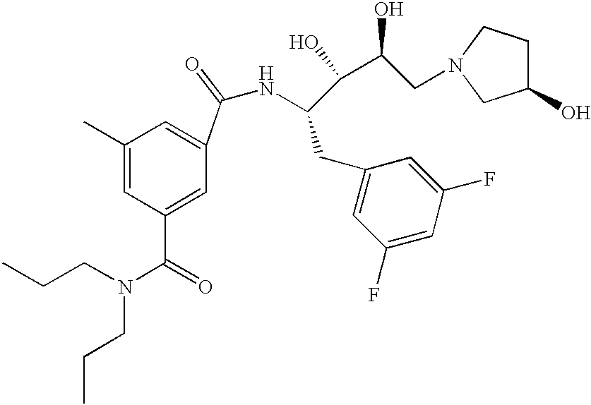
C(NC(CC1=CC(F)=CC(F)=C1)C(C(O)CN1CCC(O)C1)O)(=O)C1=CC(C)=CC(C(=O)N(CCC)CCC)=C1
